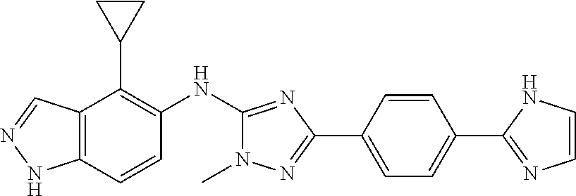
C12=C(C=CC(NC3=NC(C4=CC=C(C5=NC=CN5)C=C4)=NN3C)=C1C1CC1)NN=C2
